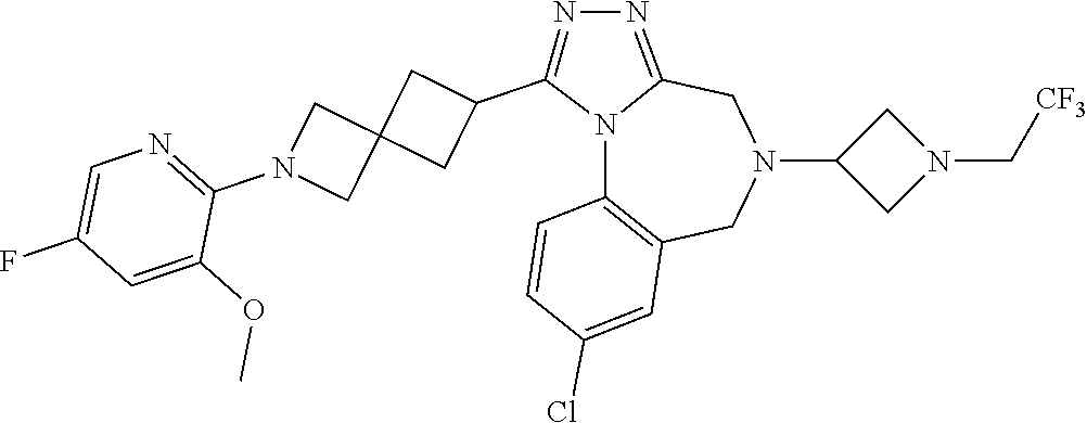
N12C3=C(CN(C4CN(C[CF3])C4)CC1=NN=C2C1CC2(C1)CN(C1=NC=C(F)C=C1OC)C2)C=C(Cl)C=C3
